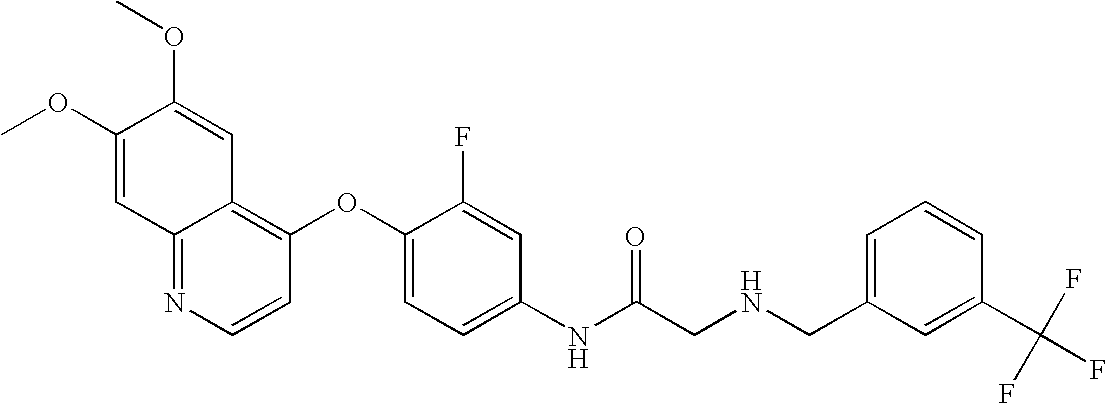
C1(OC)=CC2=NC=CC(OC3=CC=C(NC(CNCC4=CC=CC(C(F)(F)F)=C4)=O)C=C3F)=C2C=C1OC
